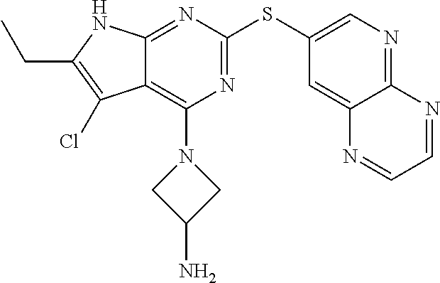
C(C1=C(Cl)C2=C(N3CC(N)C3)N=C(SC3=CN=C4C(=C3)N=CC=N4)N=C2N1)C
